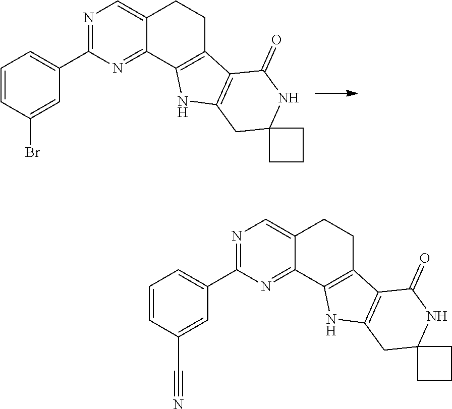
C1=CC(Br)=CC(C2=NC=C3C(=N2)C2=C(CC3)C3=C(N2)CC2(NC3=O)CCC2)=C1.C1=CC(C#N)=CC(C2=NC=C3C(=N2)C2=C(CC3)C3=C(N2)CC2(NC3=O)CCC2)=C1
